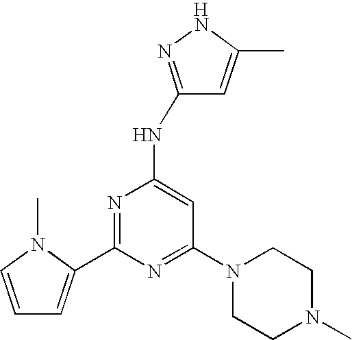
C1(C2=NC(NC3=NNC(C)=C3)=CC(N3CCN(C)CC3)=N2)=CC=CN1C.[H]
